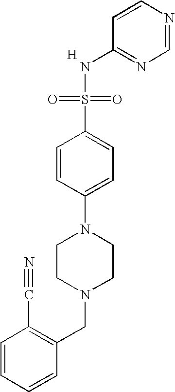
C1=CN=CN=C1NS(=O)(=O)C1=CC=C(N2CCN(CC3=C(C#N)C=CC=C3)CC2)C=C1.[H]
